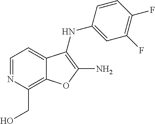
C1=NC(CO)=C2C(=C1)C(NC1=CC(F)=C(F)C=C1)=C(N)O2
